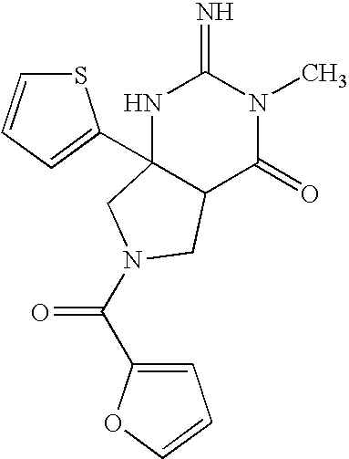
C1=C(C(=O)N2CC3(C4=CC=CS4)NC(=N)N(C)C(=O)C3C2)OC=C1
